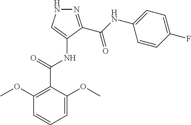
C1=C(OC)C(C(=O)NC2=CNN=C2C(NC2=CC=C(F)C=C2)=O)=C(OC)C=C1
